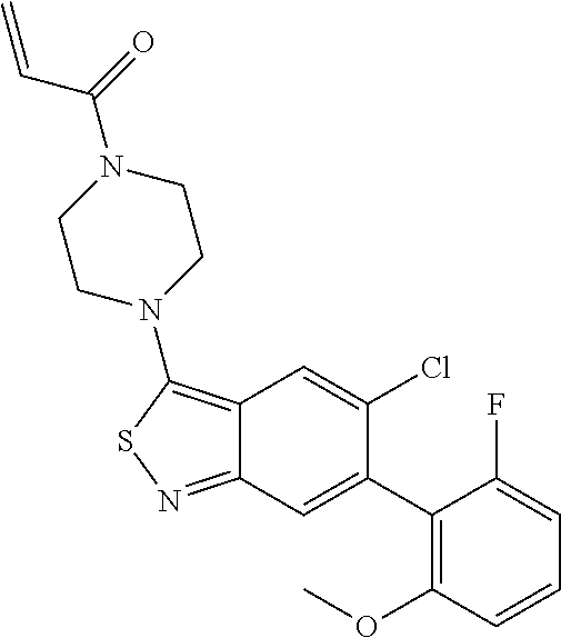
C12=C(N3CCN(C(C=C)=O)CC3)SN=C1C=C(C1=C(OC)C=CC=C1F)C(Cl)=C2
